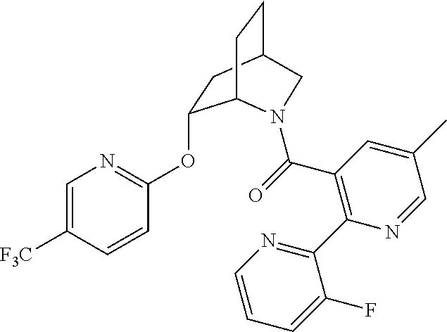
C1=C([F3C])C=CC(OC2CC3CCC2N(C(=O)C2=C(C4=NC=CC=C4F)N=CC(C)=C2)C3)=N1
